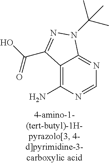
C12=C(N)N=CN=C1N(C(C)(C)C)N=C2C(O)=O
